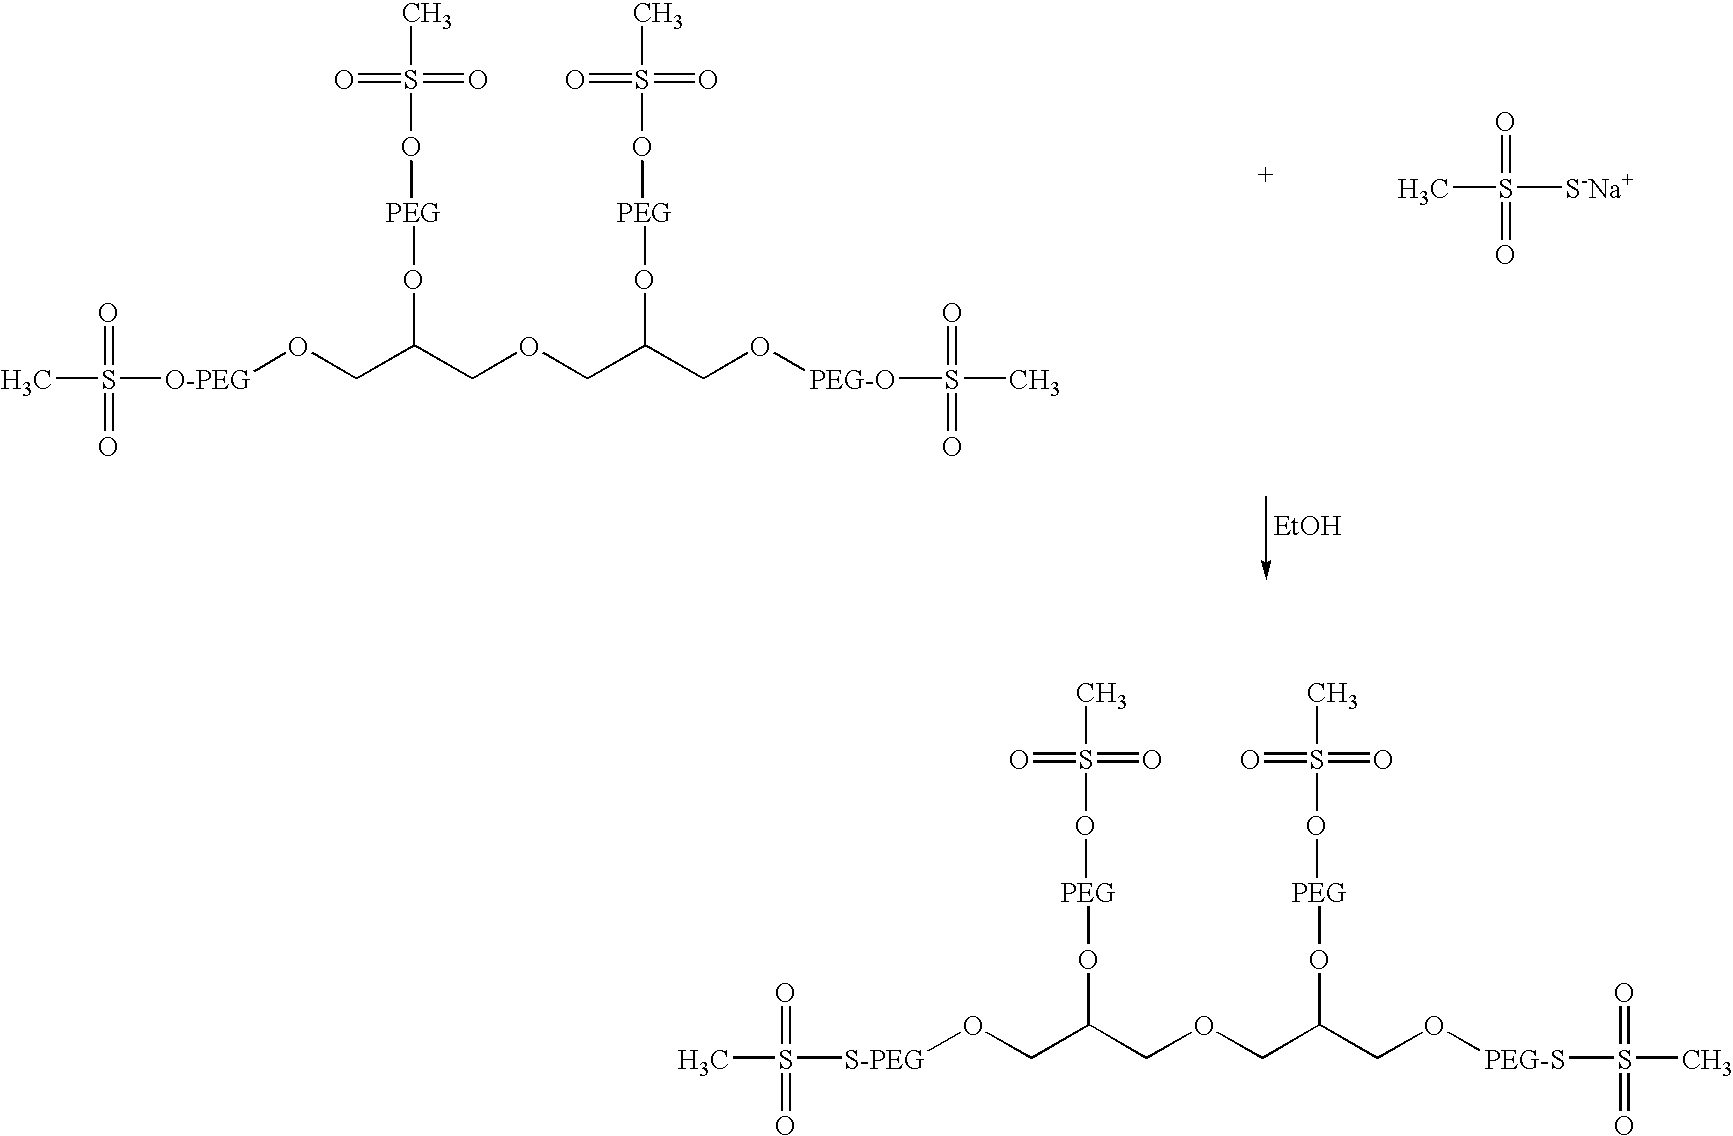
[EtOH].[O-PEG](OCC(COCC(CO[PEG-O]S(C)(=O)=O)O[PEG]OS(=O)(=O)C)O[PEG]OS(=O)(=O)C)S(=O)(=O)C.CS(=O)(=O)[S-Na+].[S-PEG](OCC(COCC(CO[PEG-S]S(=O)(=O)C)O[PEG]OS(=O)(=O)C)O[PEG]OS(=O)(=O)C)S(=O)(=O)C
